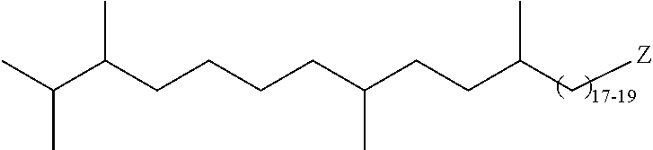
C(CCCC(CCC(C[Z])C)C)C(C(C)C)C
